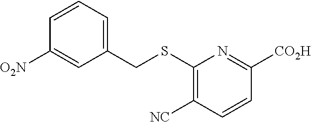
C1=CC=C(CSC2=C([NC])C=CC([CO2H])=N2)C=C1[O2N]
